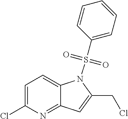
C1=C(Cl)N=C2C(=C1)N(S(C1=CC=CC=C1)(=O)=O)C(CCl)=C2
